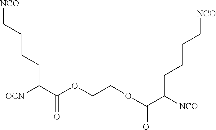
[OCN]C(C(OCCOC(C([NCO])CCCC[NCO])=O)=O)CCCC[NCO]
